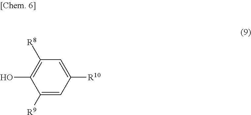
C1([R10])=CC([R8])=C(O)C([R9])=C1
